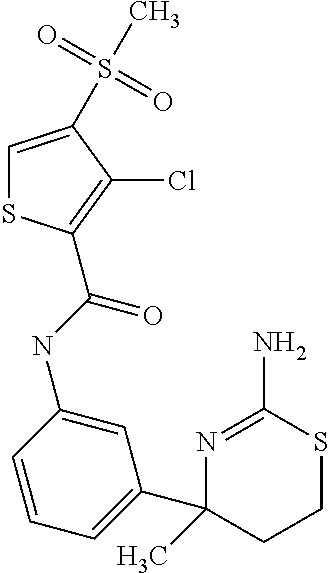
N1=C(N)SCCC1(C1=CC=CC(NC(=O)C2=C(Cl)C(S(C)(=O)=O)=CS2)=C1)C
